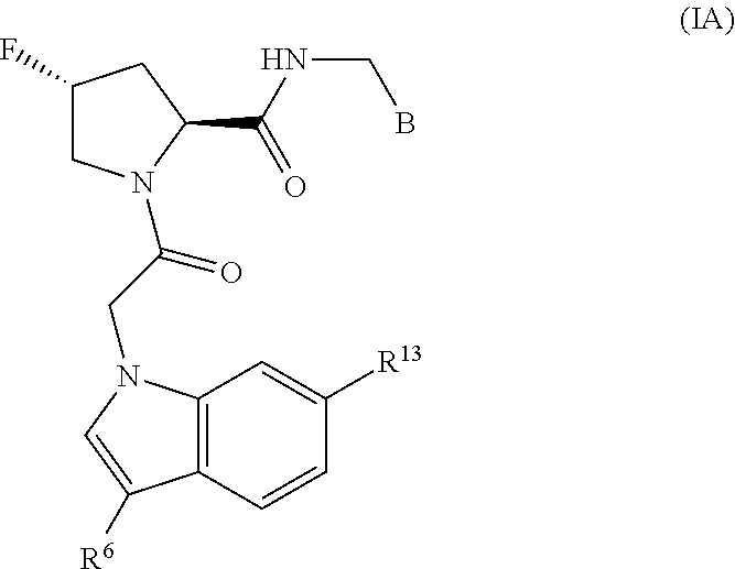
C12=C(C=CC([R13])=C1)C([R6])=CN2CC(=O)N1CC(F)CC1C(NCB)=O
